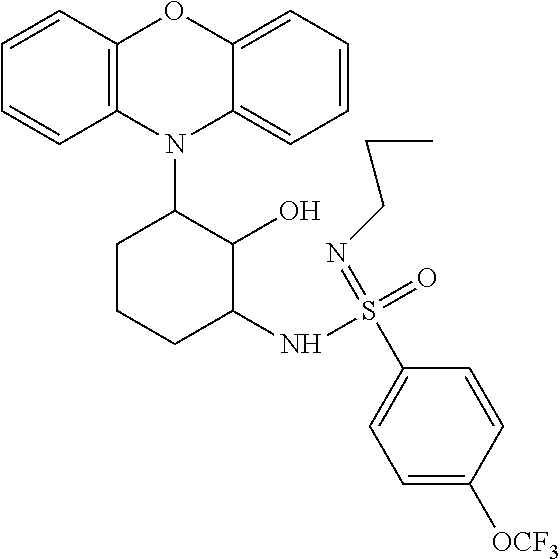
N1(C2CCCC(NS(C3=CC=C([OCF3])C=C3)(=NCCC)=O)C2O)C2=CC=CC=C2OC2=C1C=CC=C2
